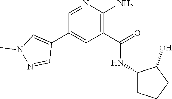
OC1C(NC(C2=C(N)N=CC(C3=CN(C)N=C3)=C2)=O)CCC1
